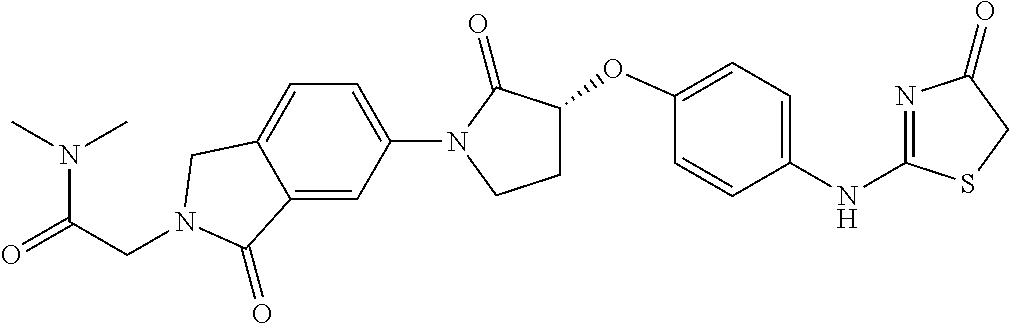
N(C(=O)CN1CC2=CC=C(N3C(=O)C(OC4=CC=C(NC5=NC(=O)CS5)C=C4)CC3)C=C2C1=O)(C)C
